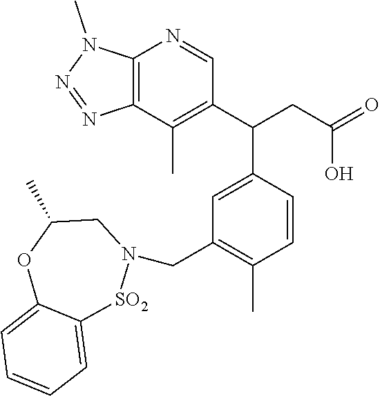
C12=C(C(C)=C(C(CC(=O)O)C3=CC(CN4[SO2]C5=CC=CC=C5OC(C)C4)=C(C)C=C3)C=N1)N=NN2C
